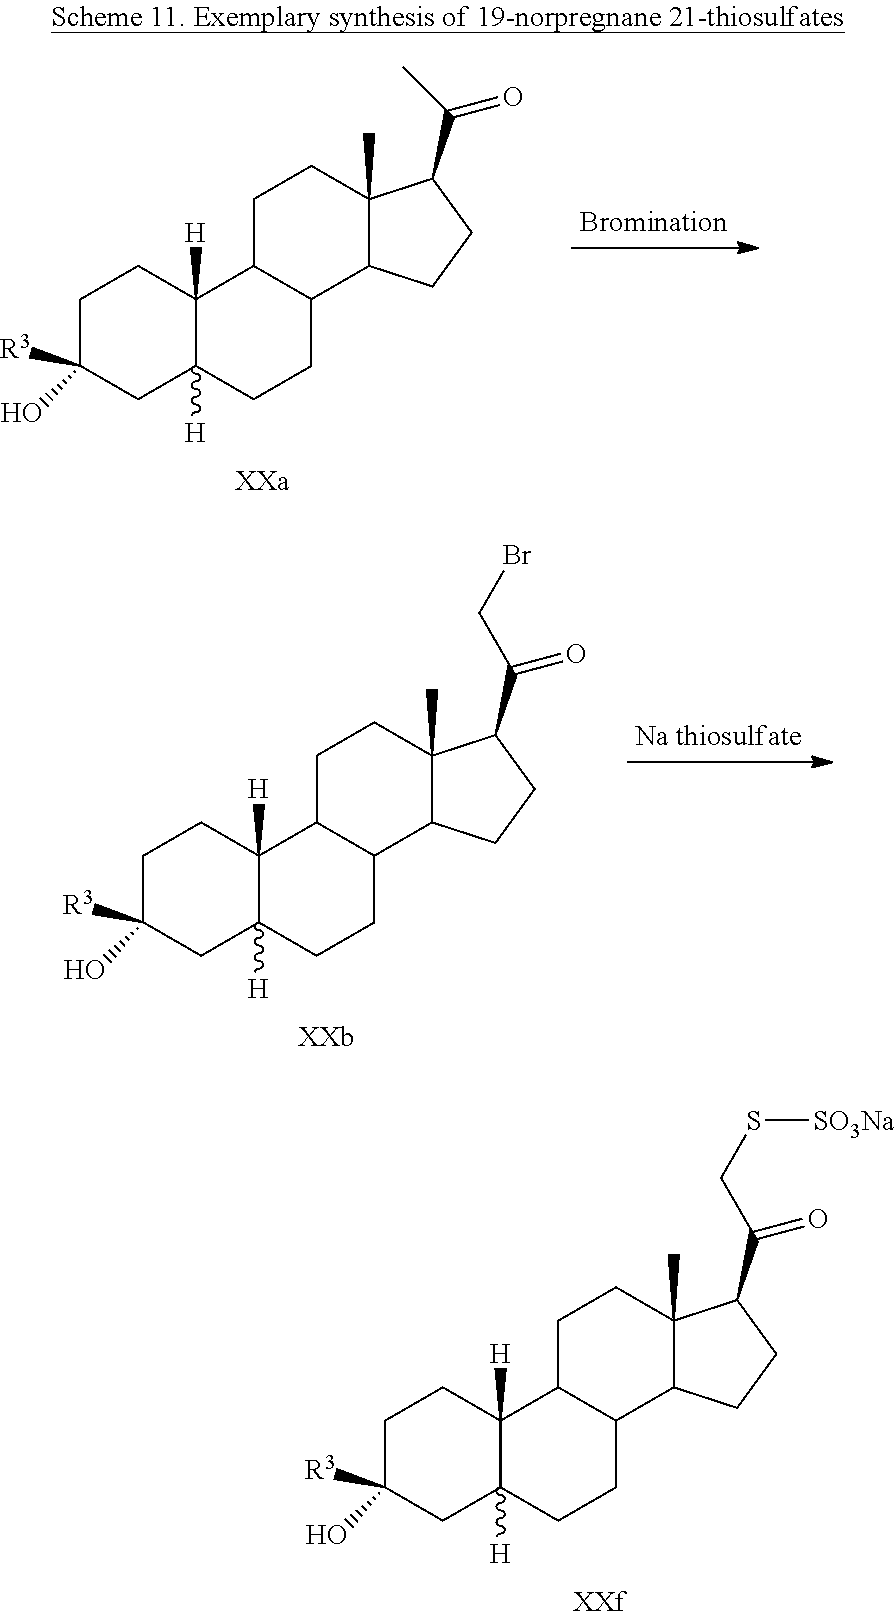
C1C([R3])(O)CC2([H])C([H])(C1)C1C(CC2)C2C(C)(CC1)C(C(C)=O)CC2.C1C([R3])(O)CC2([H])C([H])(C1)C1C(CC2)C2C(C)(CC1)C(C(=O)CBr)CC2.C1C([R3])(O)CC2([H])C([H])(C1)C1C(CC2)C2C(C)(CC1)C(C(=O)CS[SO3Na])CC2
